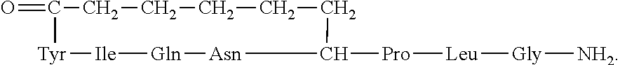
O=C1CCCCCC([Pro][Leu][Gly][NH2])[Asn][Gln][Ile][Tyr]1
